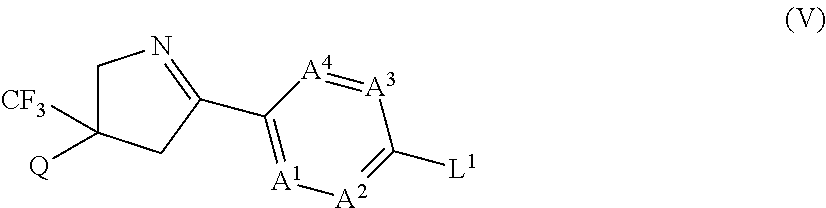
C1C([CF3])([Q])CC(C2=[A1][A2]=C([L1])[A3]=[A4]2)=N1
